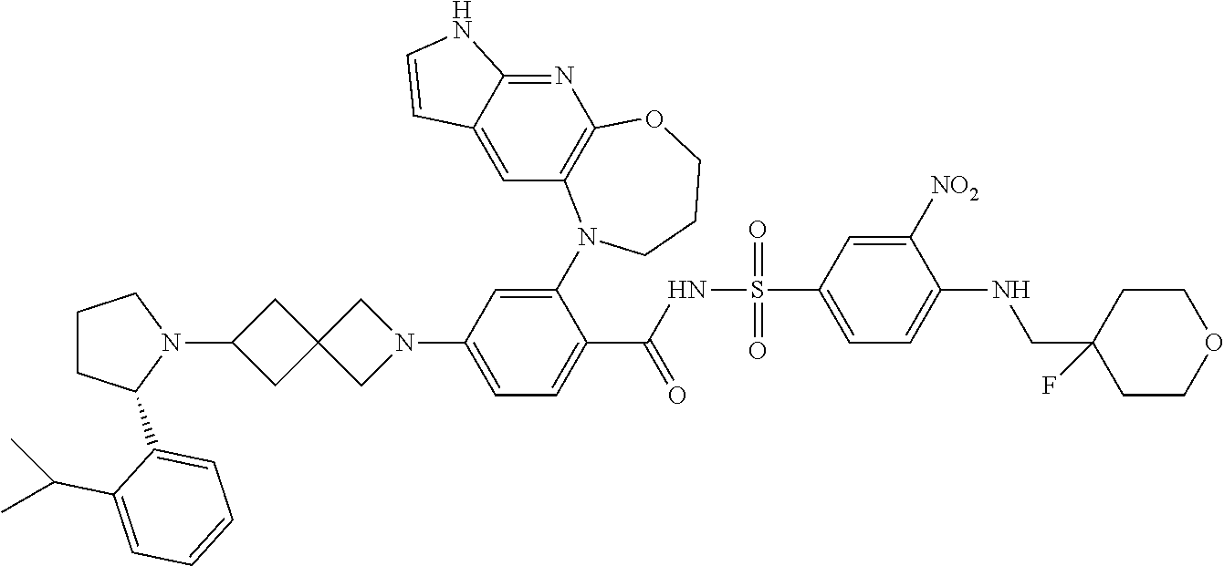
N1(C2CC3(C2)CN(C2=CC=C(C(NS(=O)(=O)C4=CC=C(NCC5(F)CCOCC5)C([NO2])=C4)=O)C(N4C5=C(N=C6C(=C5)C=CN6)OCCC4)=C2)C3)CCCC1C1=CC=CC=C1C(C)C
